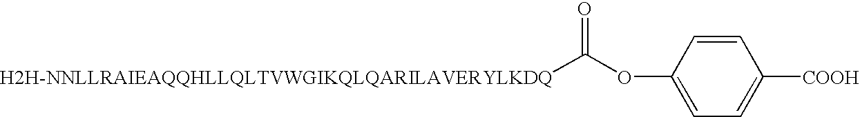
[H2H-NNLLRAIEAQQHLLQLTVWGIKQLQARILAVERYLKDQ]C(OC1=CC=C([COOH])C=C1)=O
